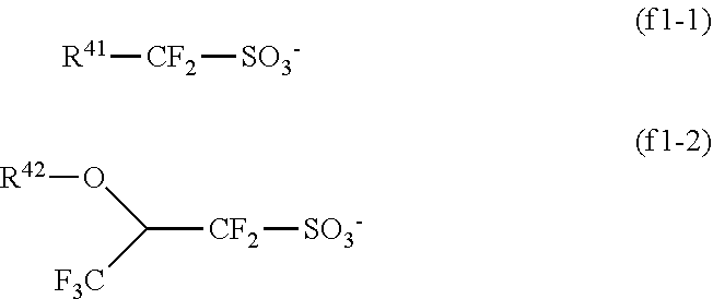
[R41][CF2][SO3-].C([CF2][SO3-])(O[R42])[F3C]
